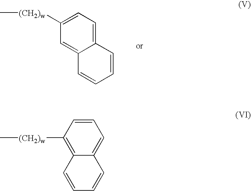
C12=CC=C([(CH2)w]C)C=C1C=CC=C2.C1=CC([(CH2)w]C)=C2C(=C1)C=CC=C2
